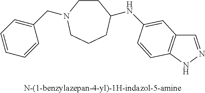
C1CN(CC2=CC=CC=C2)CCCC1NC1=CC2=C(NN=C2)C=C1
